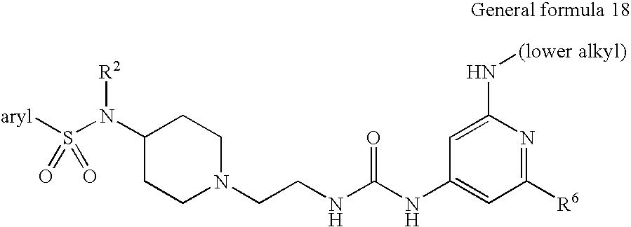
C(NC(NC1=CC([R6])=NC(N[(lower])=C1)=O)CN1CCC(N(S([aryl])(=O)=O)[R2])CC1.[alkyl)]
